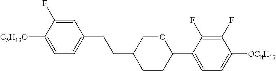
C1=C(F)C([C5H13O])=CC=C1CCC1CCC(C2=CC=C([OC8H17])C(F)=C2F)OC1
